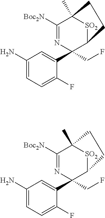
C1(N)=CC=C(F)C(C2(CF)C3[SO2]C(C)(C([Boc2N])=N2)CC3)=C1.C1(N)=CC=C(F)C(C2(CF)C3[SO2]C(C)(C([Boc2N])=N2)CC3)=C1
